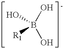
OB(O)(O)[R1]
